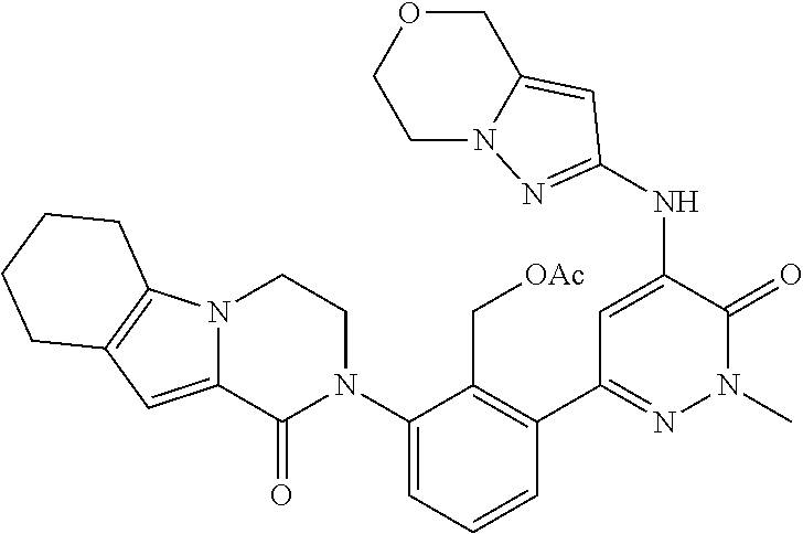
N12C(=CC3=C1CCCC3)C(=O)N(C1=CC=CC(C3=NN(C)C(=O)C(NC4=NN5CCOCC5=C4)=C3)=C1C[OAc])CC2
